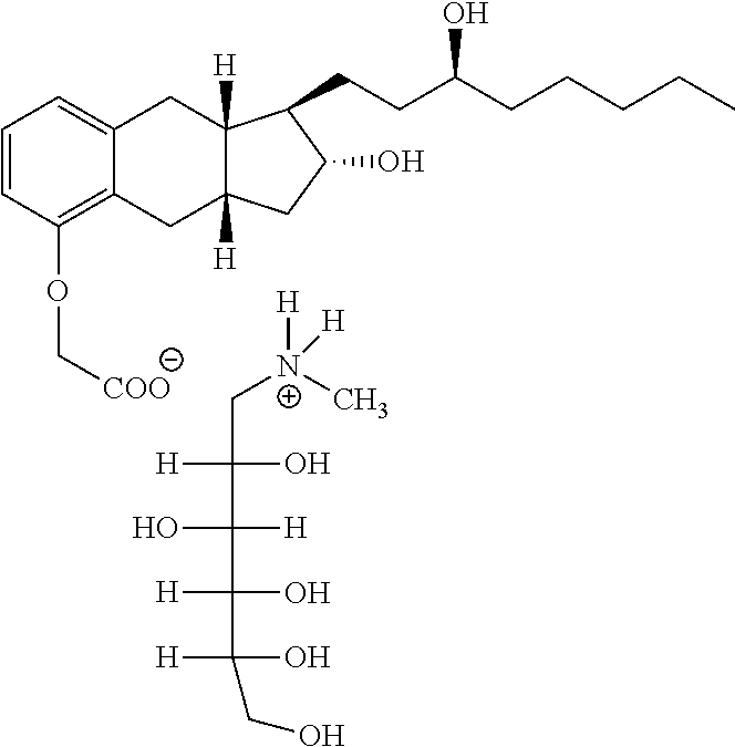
C1=CC(OC[COO])=C2C(=C1)CC1([H])C([H])(C2)CC(O)C1CCC(CCCCC)O.C([N+](C)([H])[H])C([H])(O)C(O)([H])C([H])(O)C([H])(O)CO
